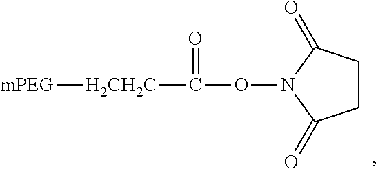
C1CC(=O)N(OC(=O)[H2CH2C][mPEG])C1=O
